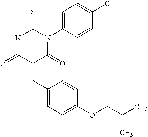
N1C(=O)C(=CC2=CC=C(OCC(C)C)C=C2)C(=O)N(C2=CC=C(Cl)C=C2)C1=S
